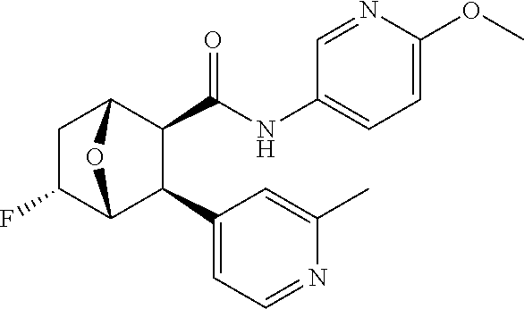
C1C(F)C2C(C3=CC=NC(C)=C3)C(C(NC3=CC=C(OC)N=C3)=O)C1O2
